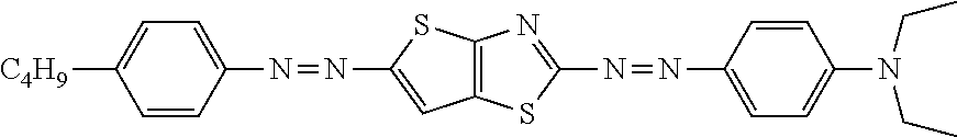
C1=CC(N=NC2=CC3=C(S2)N=C(N=NC2=CC=C(N(CC)CC)C=C2)S3)=CC=C1[C4H9]
